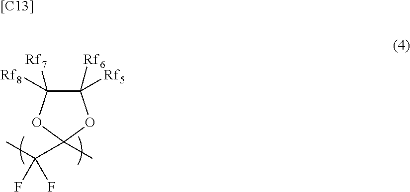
C1([Rf6])([Rf5])C([Rf8])([Rf7])OC(C(C)(F)F)(C)O1.[[C13]]
